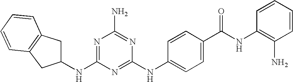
C1(NC2=CC=C(C(=O)NC3=C(N)C=CC=C3)C=C2)=NC(NC2CC3=C(C=CC=C3)C2)=NC(N)=N1
